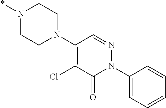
C1(N2CCN(*)CC2)=C(Cl)C(=O)N(C2=CC=CC=C2)N=C1
